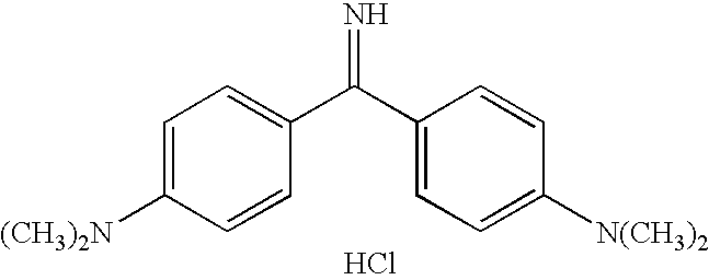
C1=C([(CH3)2N])C=CC(C(C2=CC=C([N(CH3)2])C=C2)=N)=C1.Cl
